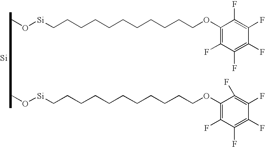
CO[Si]CCCCCCCCCCCOC1=C(F)C(F)=C(F)C(F)=C1F.CO[Si]CCCCCCCCCCCOC1=C(F)C(F)=C(F)C(F)=C1F.[Si]
